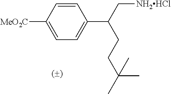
C1=CC([MeO2C])=CC=C1C(C[NH2HCl])CCC(C)(C)C
